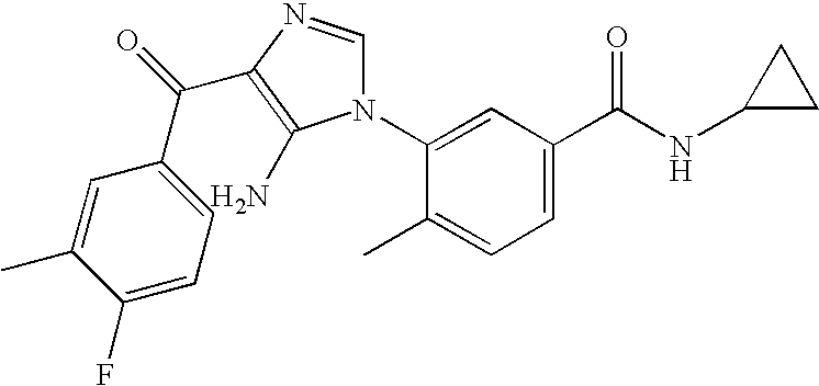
C1=C(N2C=NC(C(=O)C3=CC=C(F)C(C)=C3)=C2N)C(C)=CC=C1C(NC1CC1)=O
